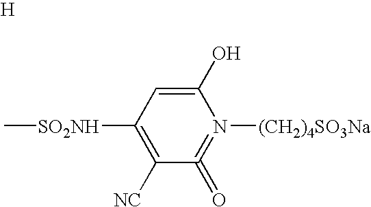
C1([SO2NH]C)=C([NC])C(=O)=N([(CH2)4SO3Na])C(O)=C1.[H]
